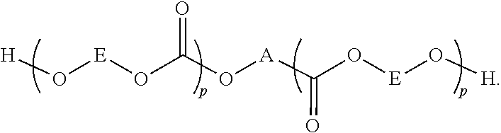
[H]O[E]OC(O[A]C(=O)O[E]O[H])=O
